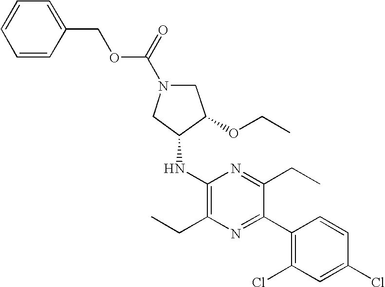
C1N(C(OCC2=CC=CC=C2)=O)CC(NC2=C(CC)N=C(C3=C(Cl)C=C(Cl)C=C3)C(CC)=N2)C1OCC
